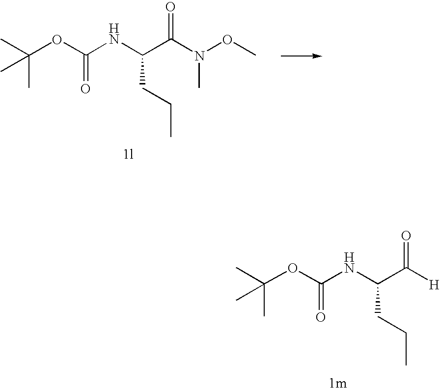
C(OC(NC(CCC)C(=O)[H])=O)(C)(C)C.C(OC(NC(CCC)C(N(OC)C)=O)=O)(C)(C)C
